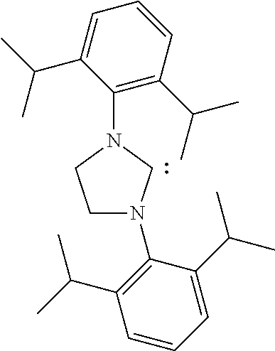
C1N(C2=C(C(C)C)C=CC=C2C(C)C)CN(C2=C(C(C)C)C=CC=C2C(C)C)C1
